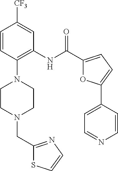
C1=CC(N2CCN(CC3=NC=CS3)CC2)=C(NC(C2=CC=C(C3=CC=NC=C3)O2)=O)C=C1[CF3]
